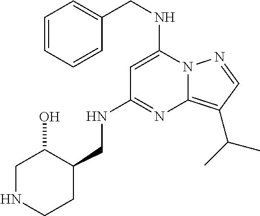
C1=CC=CC(CNC2=CC(NCC3C(O)CNCC3)=NC3=C(C(C)C)C=NN23)=C1
